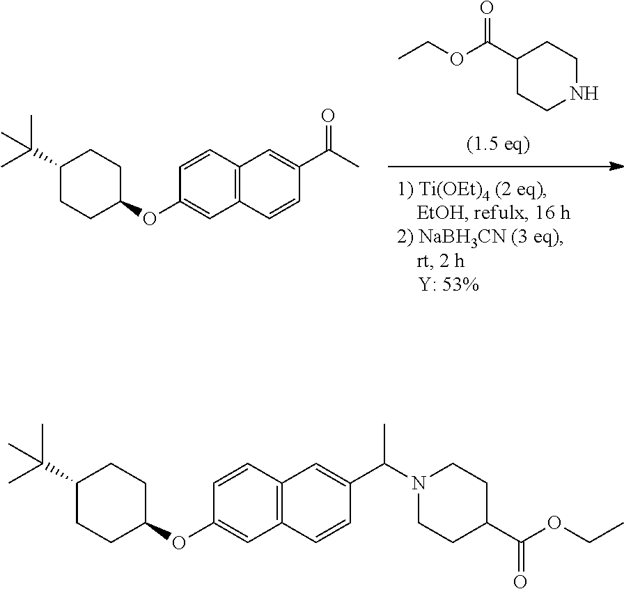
CCOC(C1CCNCC1)=O.C1(OC2CCC(C(C)(C)C)CC2)=CC2=C(C=C1)C=C(C(C)=O)C=C2.C1(OC2CCC(C(C)(C)C)CC2)=CC2=C(C=C1)C=C(C(C)N1CCC(C(OCC)=O)CC1)C=C2
